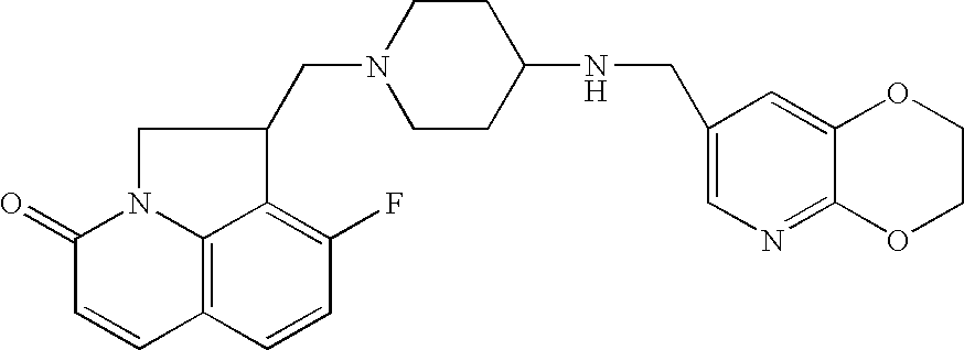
C12=C3C=CC(F)=C1C(CN1CCC(NCC4=CN=C5C(=C4)OCCO5)CC1)CN2C(=O)C=C3
